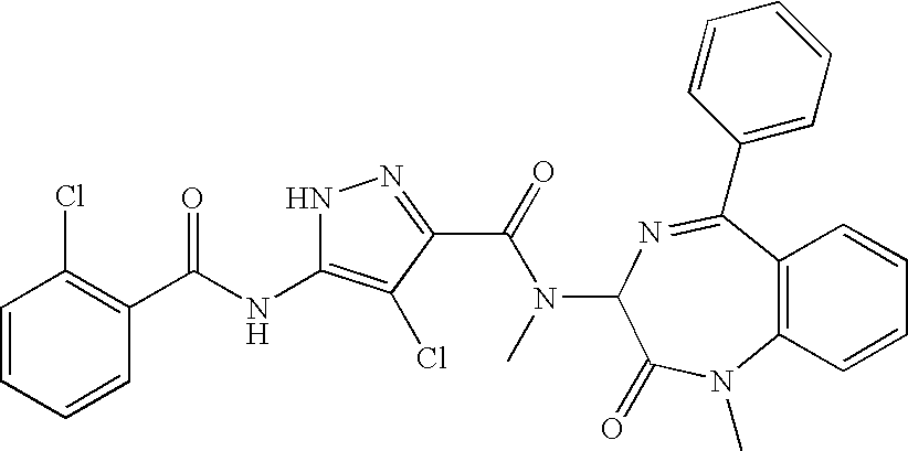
C1=CC=CC(C(NC2=C(Cl)C(C(=O)N(C3C(=O)N(C)C4=C(C(C5=CC=CC=C5)=N3)C=CC=C4)C)=NN2)=O)=C1Cl
